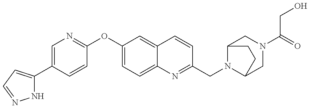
N1C(C2=CN=C(OC3=CC=C4C(=C3)C=CC(CN3C5CN(C(CO)=O)CC3CC5)=N4)C=C2)=CC=N1
